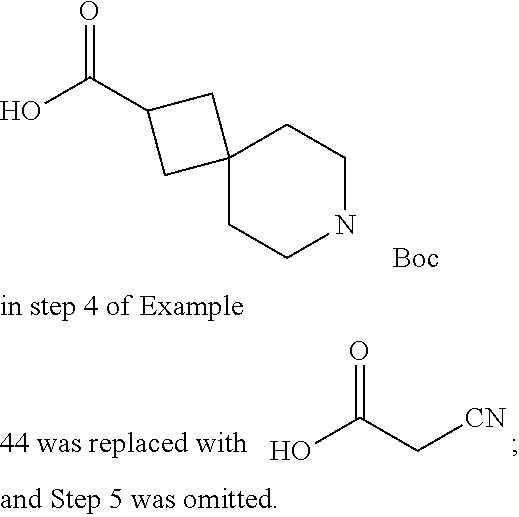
OC(C[CN])=O.C12(CCNCC1)CC(C(O)=O)C2.[Boc]
